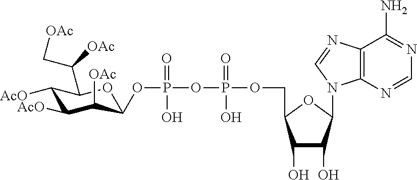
C1([AcO])C([AcO])C([OAc])C(OP(OP(OCC2OC(N3C4=C(C(N)=NC=N4)N=C3)C(O)C2O)(=O)O)(=O)O)OC1C(C[OAc])[OAc]
